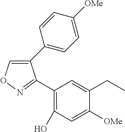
C1(C2=CC=C([OMe])C=C2)=CON=C1C1=C(O)C=C([OMe])C(CC)=C1
